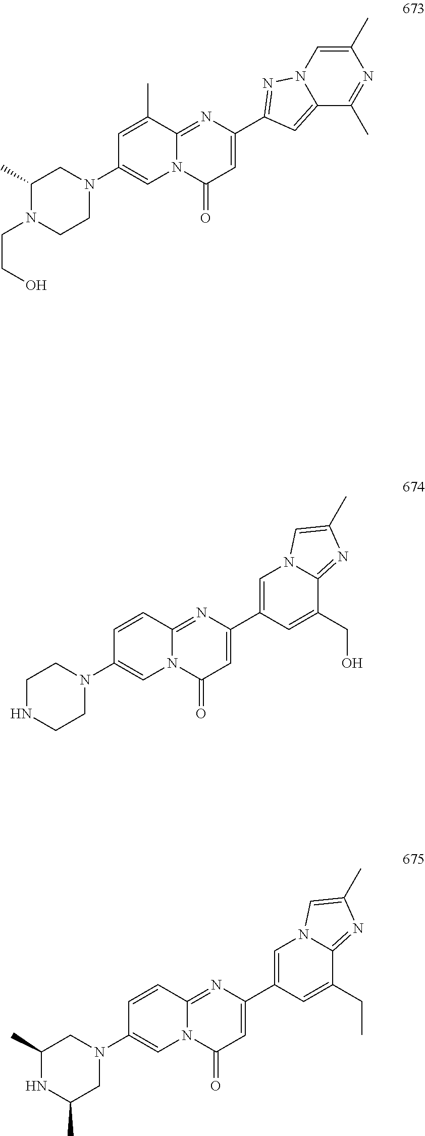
C1(C2=NN3C(=C2)C(C)=NC(C)=C3)=CC(=O)N2C(=N1)C(C)=CC(N1CC(C)N(CCO)CC1)=C2.C1(C2=CN3C(=NC(C)=C3)C(CO)=C2)=CC(=O)N2C(=N1)C=CC(N1CCNCC1)=C2.C1(C2=CN3C(=NC(C)=C3)C(CC)=C2)=CC(=O)N2C(=N1)C=CC(N1CC(C)NC(C)C1)=C2
